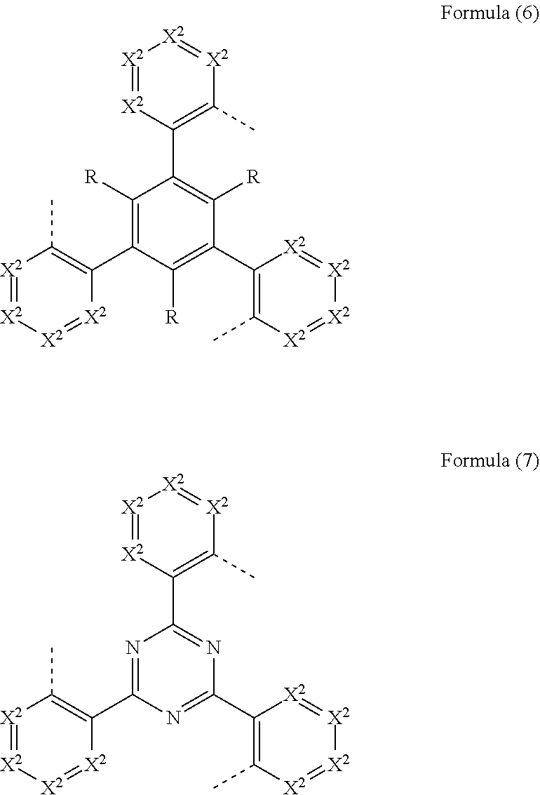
[X2]1=[X2]C(C2=C([R])C(C3=C(C)[X2]=[X2][X2]=[X2]3)=C([R])C(C3=C(C)[X2]=[X2][X2]=[X2]3)=C2[R])=C(C)[X2]=[X2]1.[X2]1=[X2]C(C2=NC(C3=C(C)[X2]=[X2][X2]=[X2]3)=NC(C3=C(C)[X2]=[X2][X2]=[X2]3)=N2)=C(C)[X2]=[X2]1
